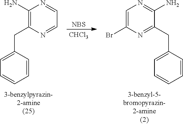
C1=C(Br)N=C(CC2=CC=CC=C2)C(N)=N1.[CHCl3].[NBS].C1=NC(N)=C(CC2=CC=CC=C2)N=C1
